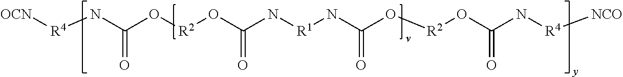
[OCN][R4]NC(O[R2]OC(N[R1]NC(O[R2]OC(N[R4][NCO])=O)=O)=O)=O
